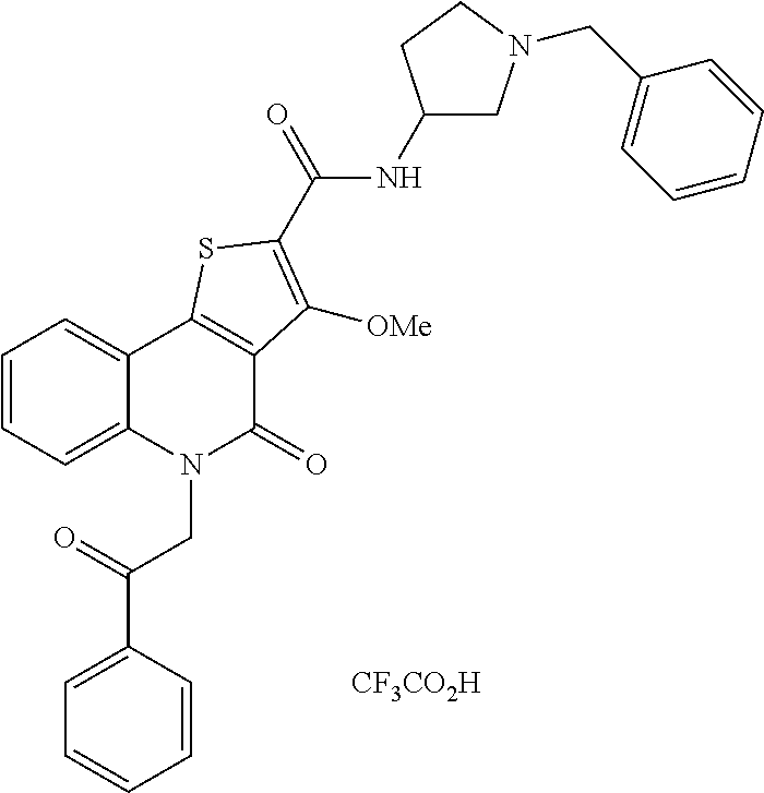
[CF3CO2H].C1=C(C(=O)CN2C(=O)C3=C(C4=CC=CC=C24)SC(C(=O)NC2CN(CC4=CC=CC=C4)CC2)=C3[OMe])C=CC=C1
